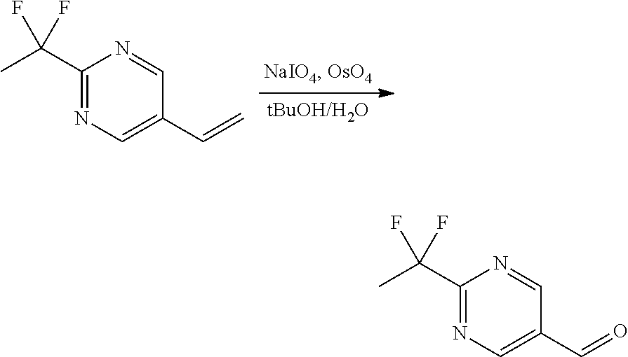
C1(C(C)(F)F)=NC=C(C=C)C=N1.C1(C(C)(F)F)=NC=C(C=O)C=N1
